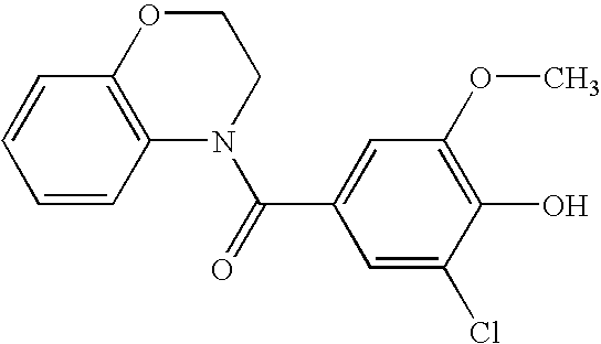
C1=CC2=C(C=C1)OCCN2C(=O)C1=CC(OC)=C(O)C(Cl)=C1
